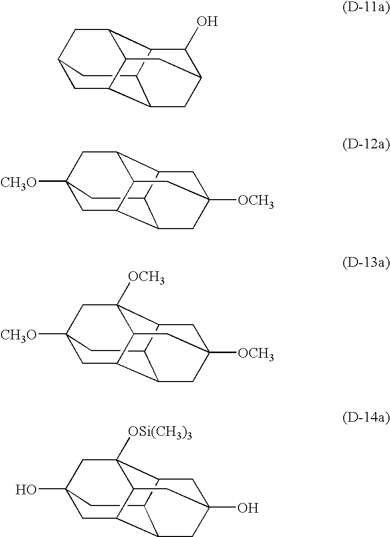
C1C2CC3C4C(C5CC(C4O)CC3C15)C2.C1C2([CH3O])CC3C4C(C5CC([OCH3])(C4)CC3C15)C2.C1C2([CH3O])CC3([OCH3])C4C(C5CC([OCH3])(C4)CC3C15)C2.C1C2(O)CC3([OSi(CH3)3])C4C(C5CC(O)(C4)CC3C15)C2
